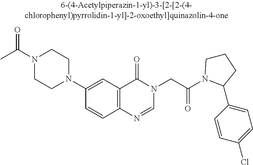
N1(C(C)=O)CCN(C2=CC3=C(C=C2)N=CN(CC(=O)N2C(C4=CC=C(Cl)C=C4)CCC2)C3=O)CC1
